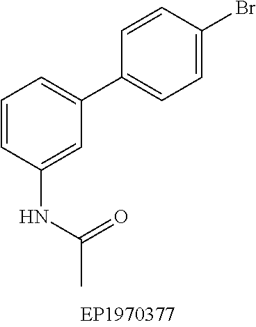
C1=CC(NC(=O)C)=CC(C2=CC=C(Br)C=C2)=C1
